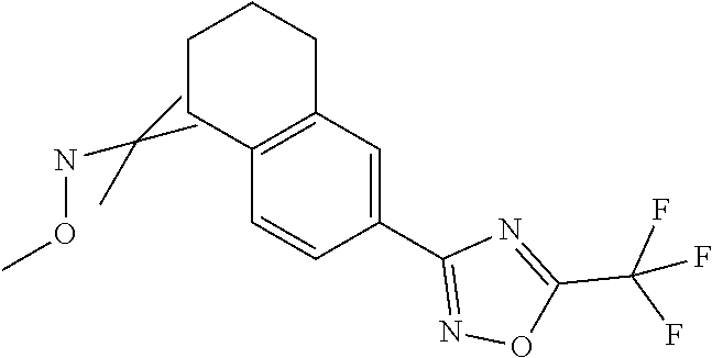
C(C)(C)(NOC)C.C1C2=C(CCC1)C=C(C1=NOC(C(F)(F)F)=N1)C=C2
